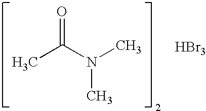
CC(N(C)C)=O.[HBr3]
